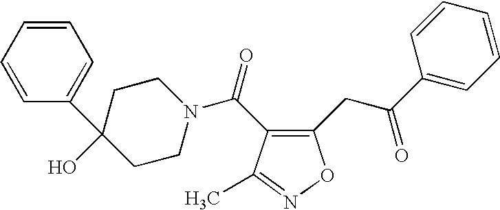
C1(C)=NOC(CC(C2=CC=CC=C2)=O)=C1C(N1CCC(O)(C2=CC=CC=C2)CC1)=O
